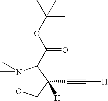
N1(C)(C)OCC([H])(C#C[H])C1C(OC(C)(C)C)=O
